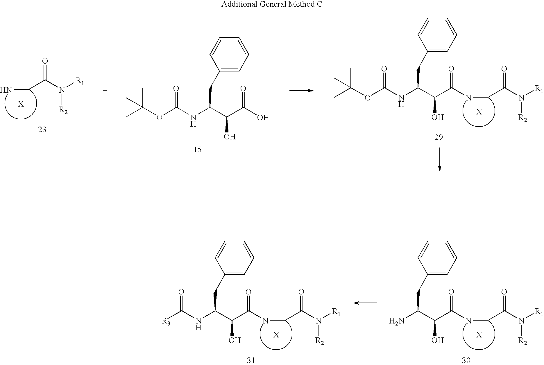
NC(C(O)C(=O)NCC(N([R1])[R2])=O)CC1=CC=CC=C1.[R3]C(NC(C(O)C(=O)NCC(N([R1])[R2])=O)CC1=CC=CC=C1)=O.CC(OC(NC(C(C(O)=O)O)CC1=CC=CC=C1)=O)(C)C.CC(OC(NC(C(O)C(=O)NCC(N([R1])[R2])=O)CC1=CC=CC=C1)=O)(C)C.NCC(N([R1])[R2])=O
